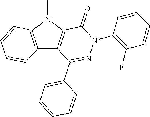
C12=C(N(C)C3=C1C(C1=CC=CC=C1)=NN(C1=C(F)C=CC=C1)C3=O)C=CC=C2
